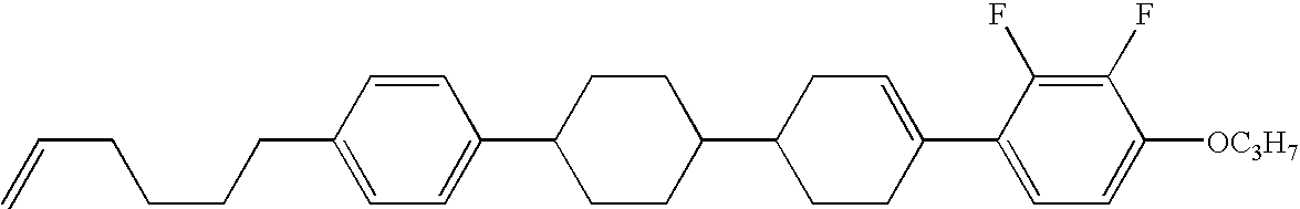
C1(F)=C(F)C(C2=CCC(C3CCC(C4=CC=C(CCCCC=C)C=C4)CC3)CC2)=CC=C1[OC3H7]
